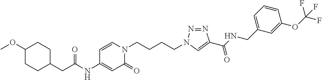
C(NC1=CC(=O)N(CCCCN2N=NC(C(NCC3=CC=CC(OC(F)(F)F)=C3)=O)=C2)C=C1)(=O)CC1CCC(OC)CC1
